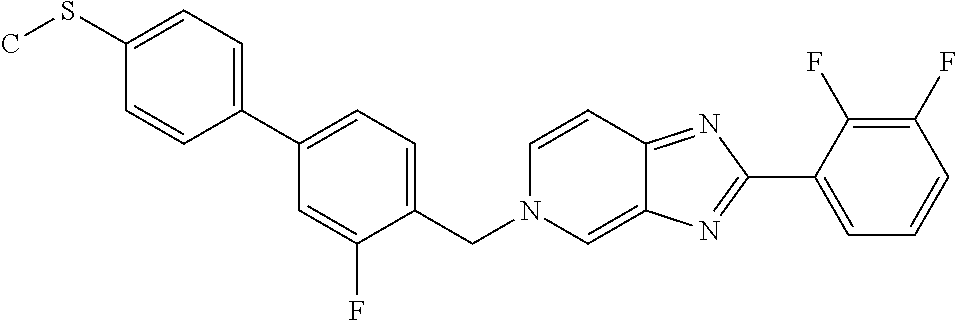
C1(C2=NC3=CN(CC4=CC=C(C5=CC=C(SC)C=C5)C=C4F)C=CC3=N2)=CC=CC(F)=C1F
